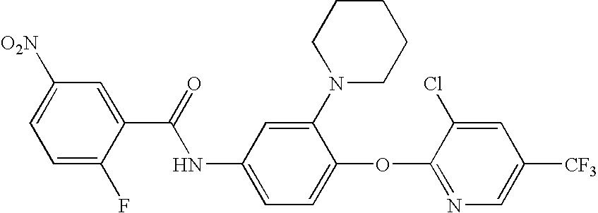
C1=C(F)C(C(=O)NC2=CC=C(OC3=NC=C([CF3])C=C3Cl)C(N3CCCCC3)=C2)=CC([O2N])=C1
